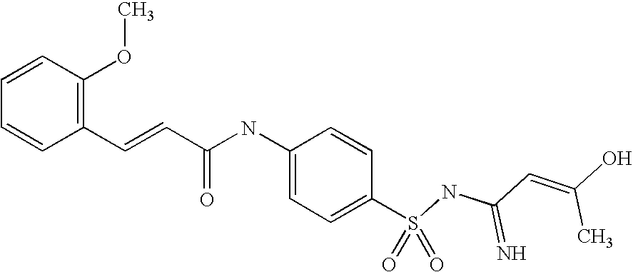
C1=CC=CC(C=CC(NC2=CC=C(S(NC(C=C(O)C)=N)(=O)=O)C=C2)=O)=C1OC
